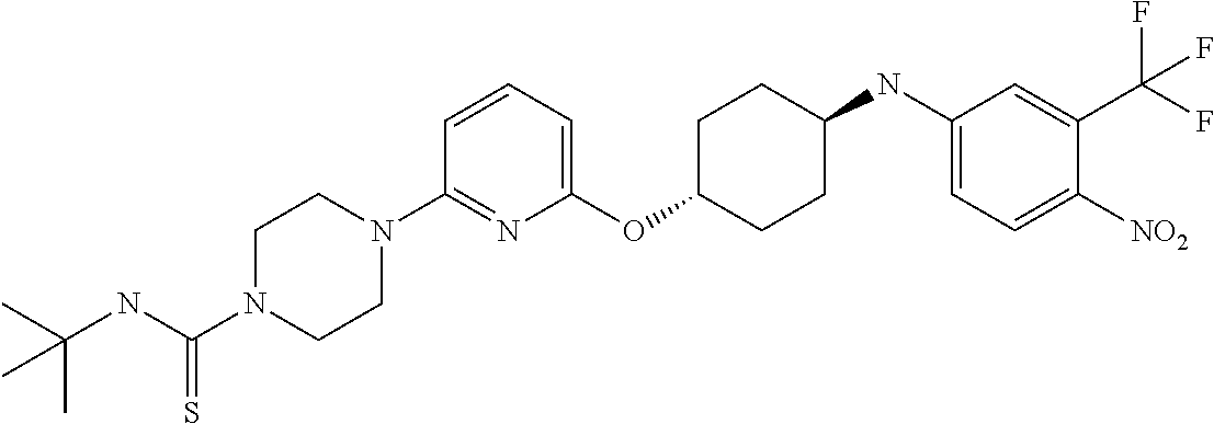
C1(OC2CCC(NC3=CC=C([NO2])C(C(F)(F)F)=C3)CC2)=CC=CC(N2CCN(C(NC(C)(C)C)=S)CC2)=N1
